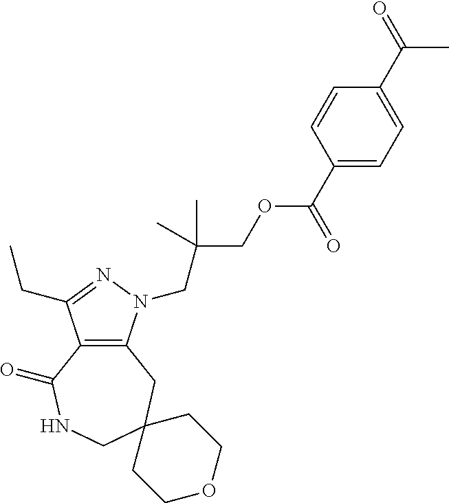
C12=C(N(CC(COC(C3=CC=C(C(=O)C)C=C3)=O)(C)C)N=C1CC)CC1(CNC2=O)CCOCC1
